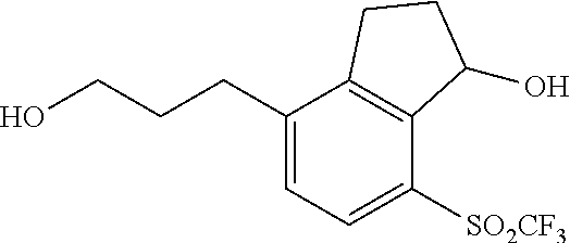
C1(CCCO)=CC=C([SO2CF3])C2=C1CCC2O
